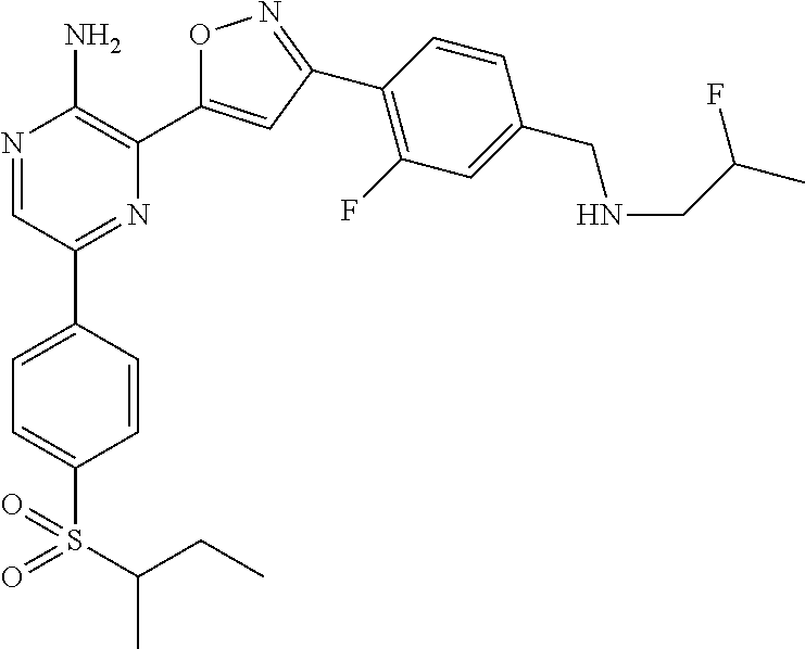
N1=CC(C2=CC=C(S(C(C)CC)(=O)=O)C=C2)=NC(C2=CC(C3=C(F)C=C(CNCC(C)F)C=C3)=NO2)=C1N
